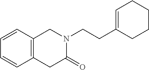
C1=CC2=C(C=C1)CN(CCC1=CCCCC1)C(=O)C2
